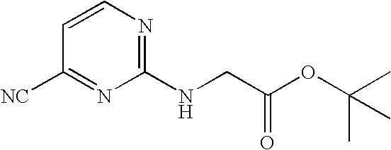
C1([NC])=NC(NCC(OC(C)(C)C)=O)=NC=C1
